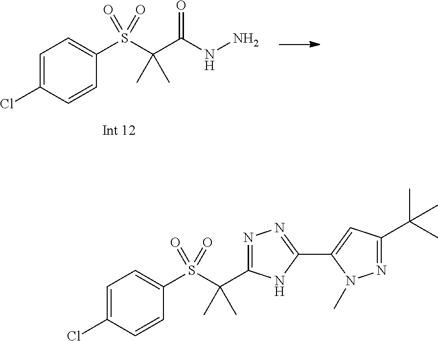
C1=C(Cl)C=CC(S(C(C2=NN=C(C3=CC(C(C)(C)C)=NN3C)N2)(C)C)(=O)=O)=C1.C1=C(Cl)C=CC(S(C(C(NN)=O)(C)C)(=O)=O)=C1
